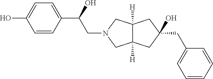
C12([H])C([H])(CN(CC(C3=CC=C(O)C=C3)O)C1)CC(CC1=CC=CC=C1)(O)C2
